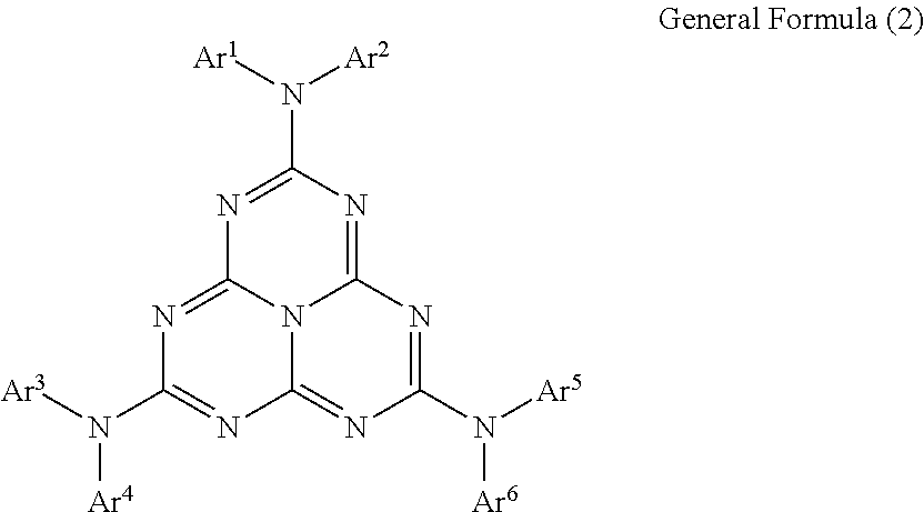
C1(N([Ar4])[Ar3])=NC2=NC(N([Ar6])[Ar5])=NC3=NC(N([Ar1])[Ar2])=NC(=N1)N23
